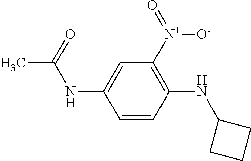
C1=CC(NC2CCC2)=C([N+](=O)[O-])C=C1NC(C)=O
